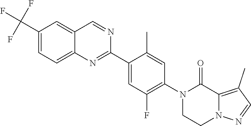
C1(C2=CC(F)=C(N3C(=O)C4=C(C)C=NN4CC3)C=C2C)=NC2=CC=C(C(F)(F)F)C=C2C=N1
